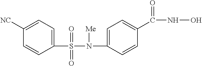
C1(S(N(C2=CC=C(C(NO)=O)C=C2)[Me])(=O)=O)=CC=C([NC])C=C1
